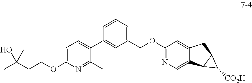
C1=C(OCCC(C)(C)O)N=C(C)C(C2=CC(COC3=NC=C4C(=C3)CC3C4C3[CO2H])=CC=C2)=C1
